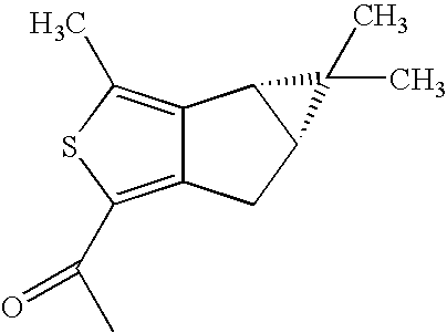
C12=C(C(C)=O)SC(C)=C1C1C(C2)C1(C)C
